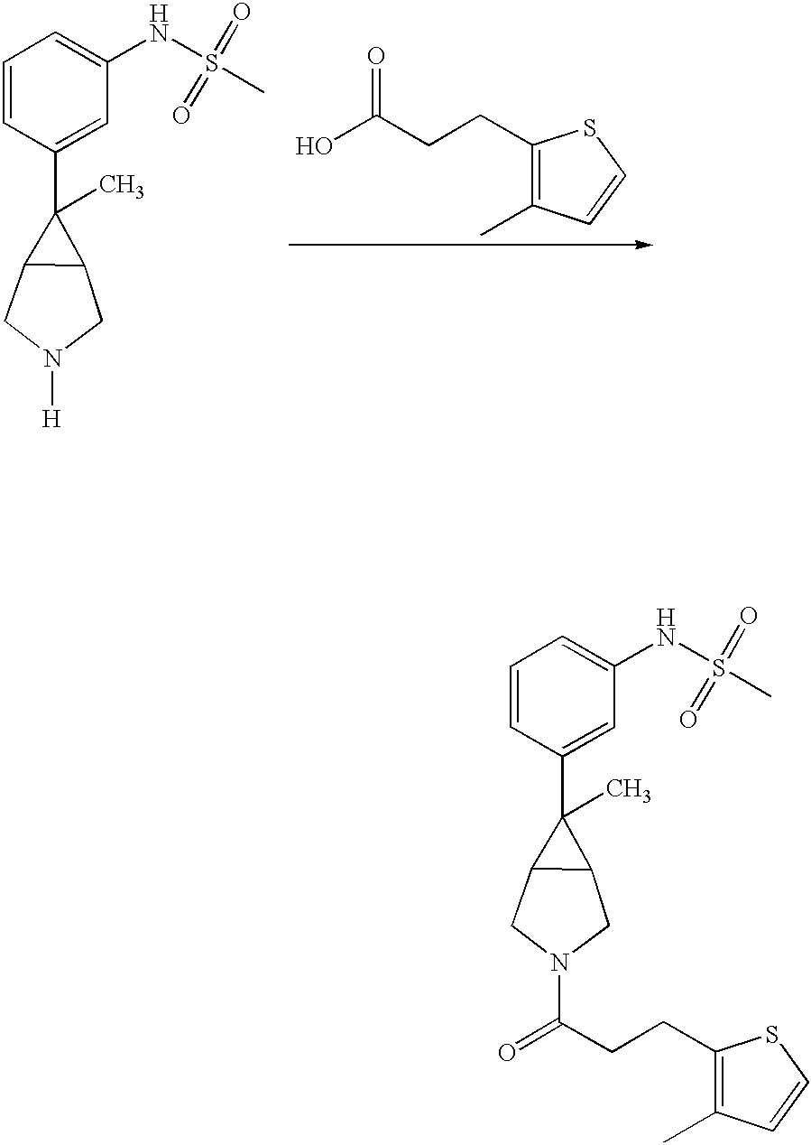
C1(CCC(O)=O)=C(C)C=CS1.C1=CC(C2(C)C3C2CN([H])C3)=CC(NS(C)(=O)=O)=C1.C1=CC(C2(C)C3C2CN(C(CCC2=C(C)C=CS2)=O)C3)=CC(NS(C)(=O)=O)=C1
